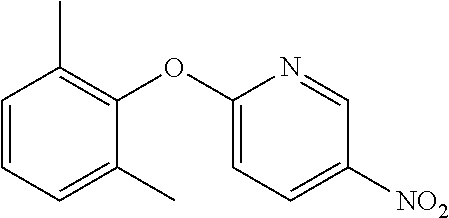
C1=CC=C(C)C(OC2=CC=C([NO2])C=N2)=C1C
